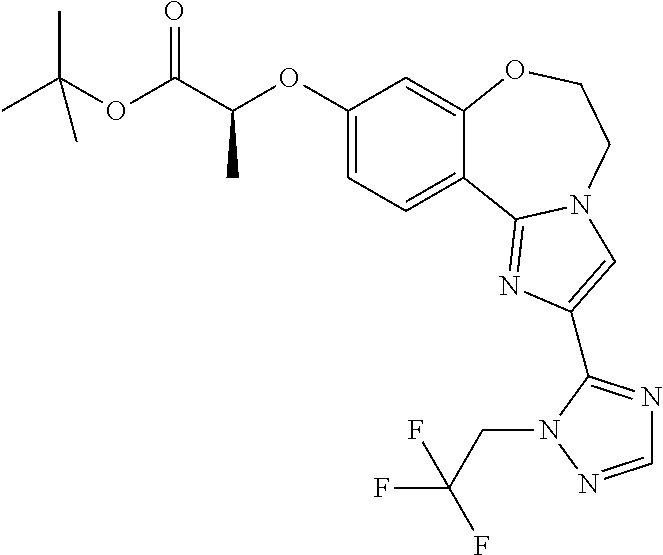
C1(OC(C(OC(C)(C)C)=O)C)=CC=C2C(=C1)OCCN1C2=NC(C2=NC=NN2CC(F)(F)F)=C1
